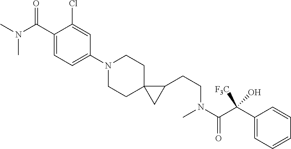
C1(N2CCC3(CC2)CC3CCN(C(C(C2=CC=CC=C2)([F3C])O)=O)C)=CC=C(C(N(C)C)=O)C(Cl)=C1
